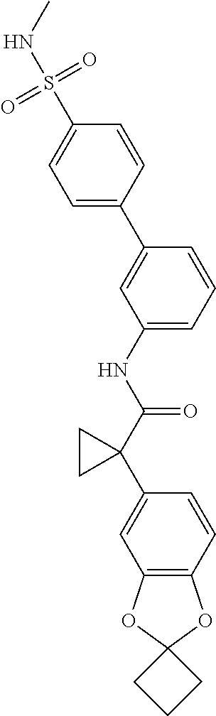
C1=C(C2=CC(NC(C3(C4=CC5=C(C=C4)OC4(O5)CCC4)CC3)=O)=CC=C2)C=CC(S(NC)(=O)=O)=C1
